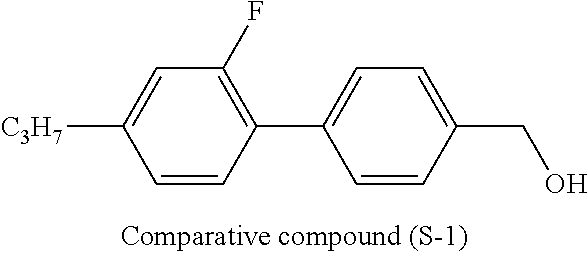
C1(F)=C(C2=CC=C(CO)C=C2)C=CC([C3H7])=C1
